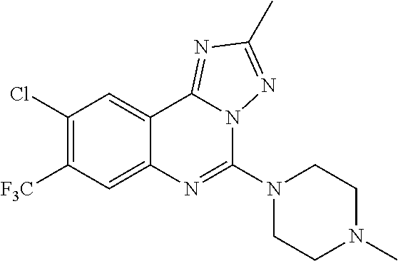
C1(Cl)=C([F3C])C=C2C(=C1)C1=NC(C)=NN1C(N1CCN(C)CC1)=N2
